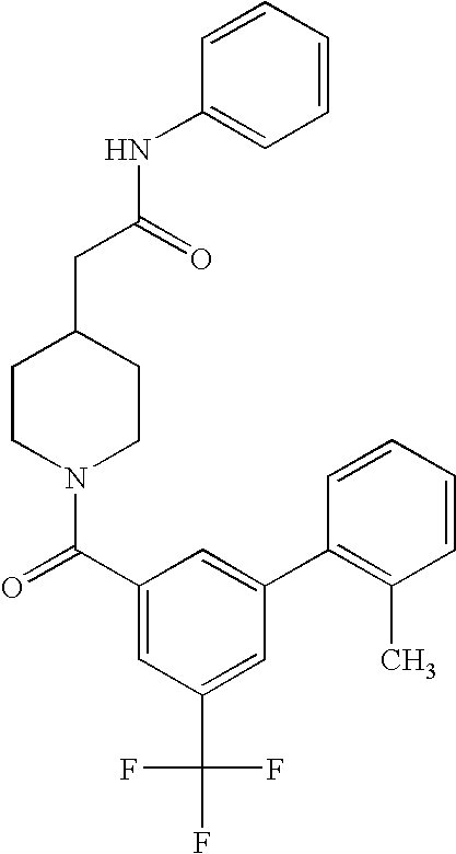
C(CC1CCN(C(C2=CC(C(F)(F)F)=CC(C3=C(C)C=CC=C3)=C2)=O)CC1)(NC1=CC=CC=C1)=O
